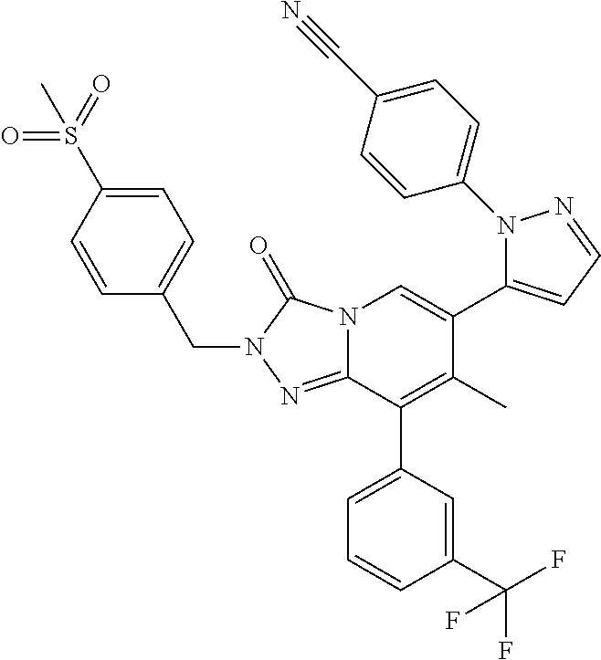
N12C(=NN(CC3=CC=C(S(=O)(=O)C)C=C3)C1=O)C(C1=CC=CC(C(F)(F)F)=C1)=C(C)C(C1=CC=NN1C1=CC=C(C#N)C=C1)=C2
